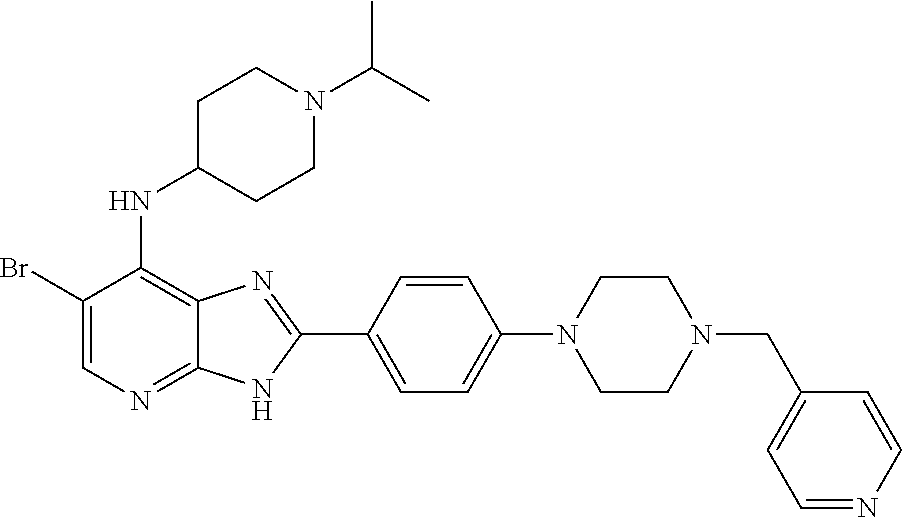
C1(Br)=CN=C2C(=C1NC1CCN(C(C)C)CC1)N=C(C1=CC=C(N3CCN(CC4=CC=NC=C4)CC3)C=C1)N2
